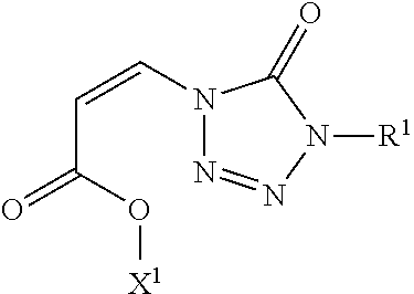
N1(C=CC(=O)O[X1])N=NN([R1])C1=O
